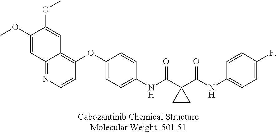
C1(OC)=CC2=NC=CC(OC3=CC=C(NC(C4(C(NC5=CC=C(F)C=C5)=O)CC4)=O)C=C3)=C2C=C1OC
